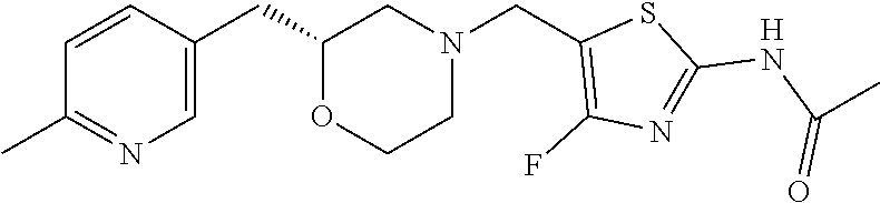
C1(C)=NC=C(CC2OCCN(CC3=C(F)N=C(NC(C)=O)S3)C2)C=C1.[H]
